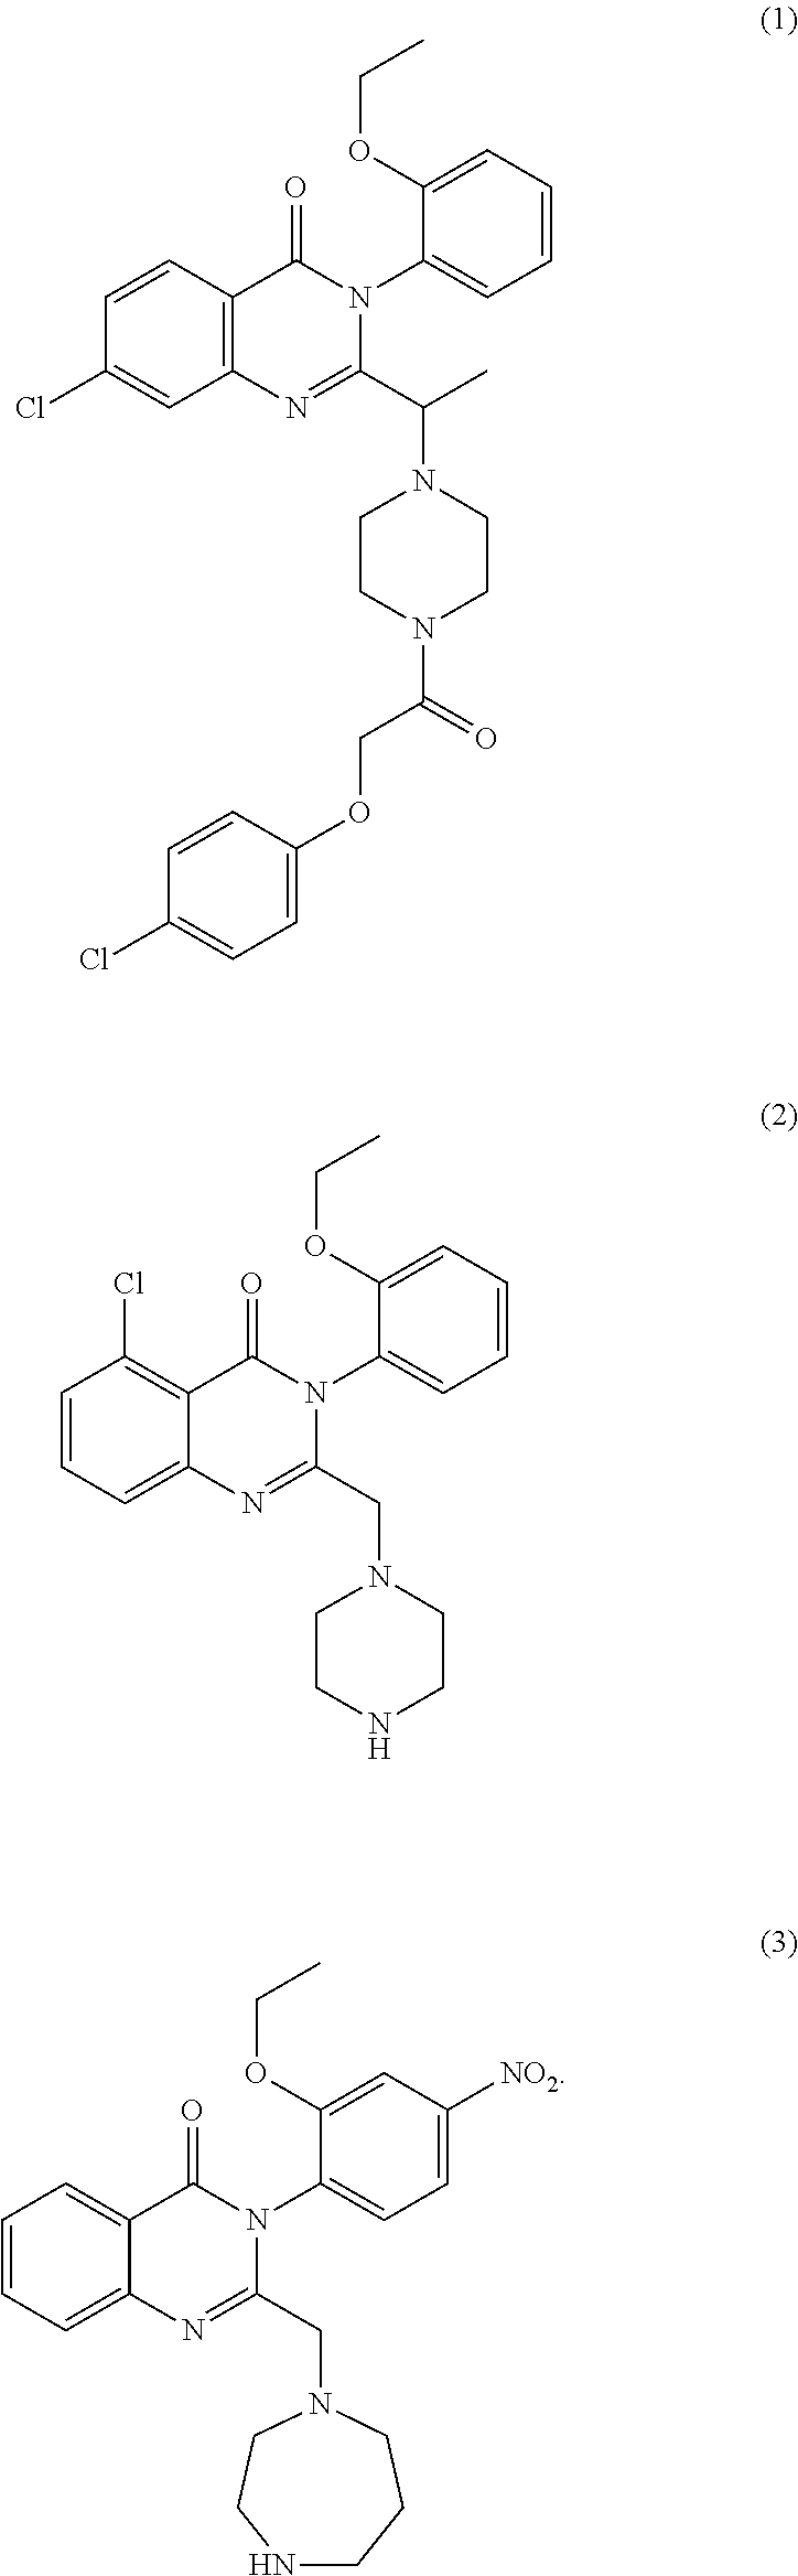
C1=CC2=C(C=C1Cl)N=C(C(N1CCN(C(=O)COC3=CC=C(Cl)C=C3)CC1)C)N(C1=CC=CC=C1OCC)C2=O.C1=CC=C2C(=C1Cl)C(=O)N(C1=CC=CC=C1OCC)C(CN1CCNCC1)=N2.C1=CC=C2C(=C1)C(=O)N(C1=CC=C([NO2])C=C1OCC)C(CN1CCNCCC1)=N2
